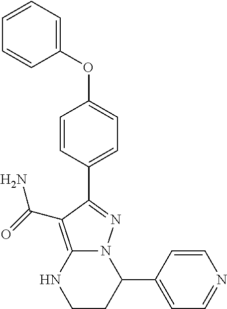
C1=CC(C2N3C(=C(C(=O)N)C(C4=CC=C(OC5=CC=CC=C5)C=C4)=N3)NCC2)=CC=N1
